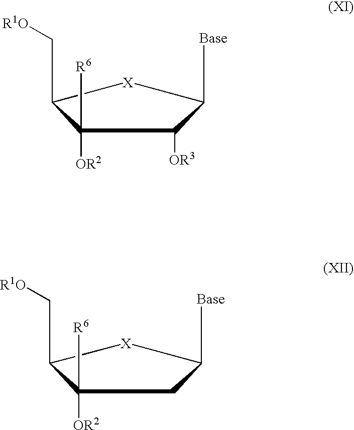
C(C1[X]C([Base])C([OR3])C1([OR2])[R6])[R1O].C(C1[X]C([Base])CC1([OR2])[R6])[R1O]
